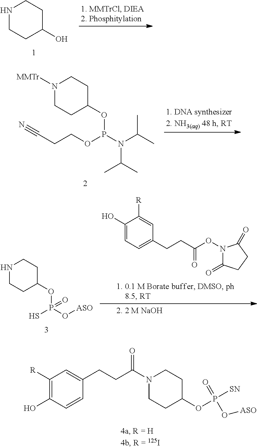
C1NCCC(O)C1.[MMTr]N1CCC(OP(N(C(C)C)C(C)C)OCCC#N)CC1.C1(O)=C([R])C=C(CCC(=O)N2CCC(OP([SN])(=O)O[ASO])CC2)C=C1.C1NCCC(OP(S)(=O)O[ASO])C1.C1(O)=CC=C(CCC(=O)ON2C(=O)CCC2=O)C=C1[R]
